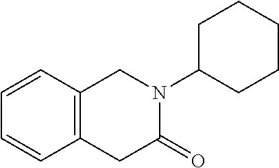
C1(N2CC3=C(C=CC=C3)CC2=O)CCCCC1
